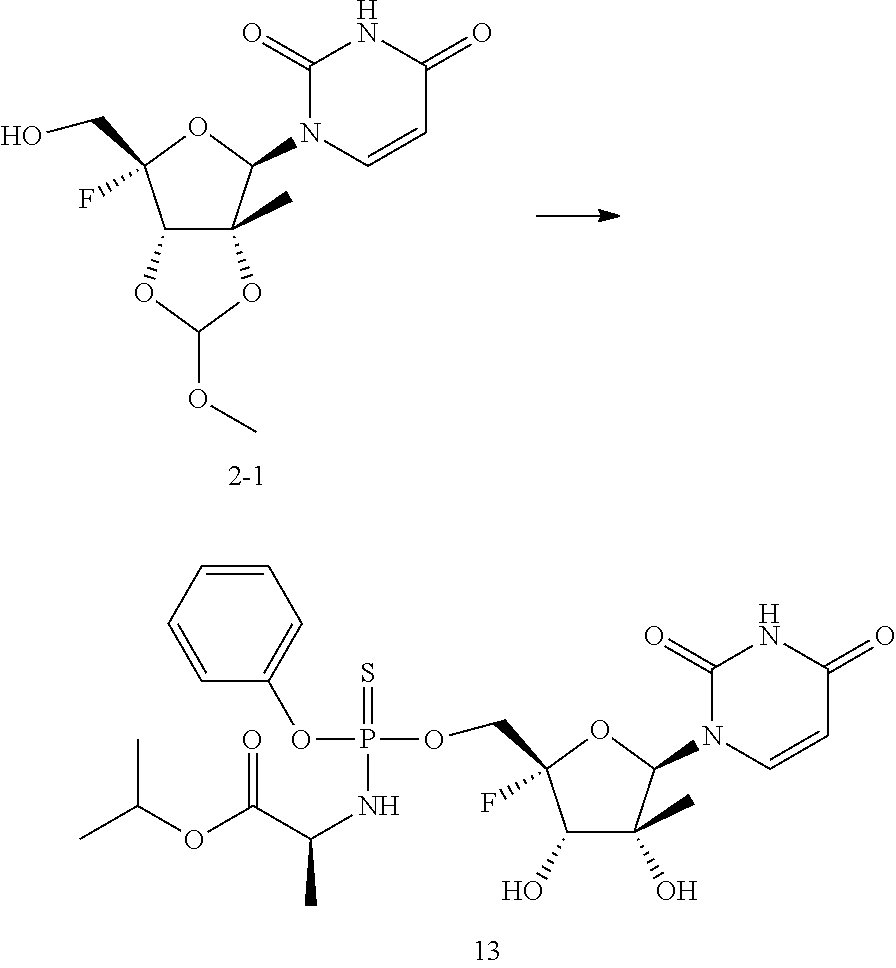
C12C(C)(C(N3C=CC(=O)NC3=O)OC1(F)CO)OC(OC)O2.C1(O)C(O)(C)C(N2C=CC(=O)NC2=O)OC1(F)COP(=S)(NC(C)C(OC(C)C)=O)OC1=CC=CC=C1
